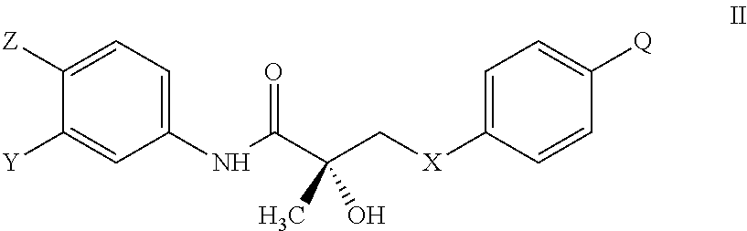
C1(NC(C(C[X]C2=CC=C([Q])C=C2)(C)O)=O)=CC=C([Z])C([Y])=C1
